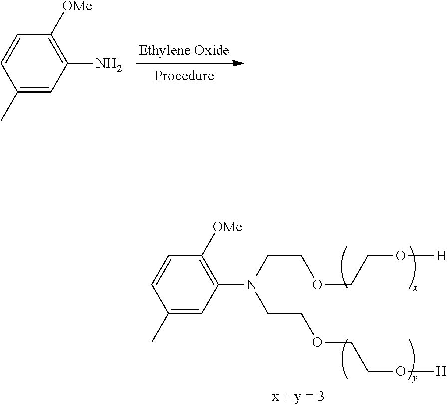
C1(C)=CC(N(CCOCCO[H])CCOCCO[H])=C([OMe])C=C1.C1(C)=CC(N)=C([OMe])C=C1
